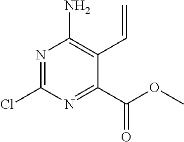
ClC1=NC(N)=C(C=C)C(C(OC)=O)=N1
